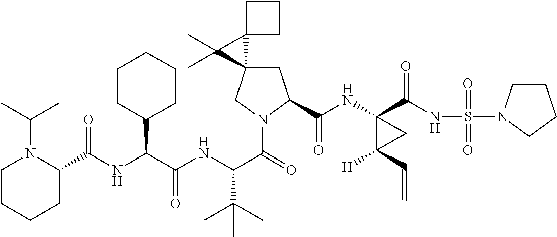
C1C2(CN(C(=O)C(NC(C(NC(C3N(C(C)C)CCCC3)=O)C3CCCCC3)=O)C(C)(C)C)C1C(NC1(C(NS(=O)(=O)N3CCCC3)=O)C([H])(C=C)C1)=O)C1(C2(C)C)CCC1
